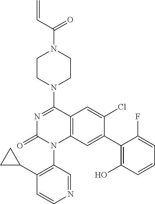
C(N1CCN(C2=NC(=O)N(C3=C(C4CC4)C=CN=C3)C3=C2C=C(Cl)C(C2=C(O)C=CC=C2F)=C3)CC1)(C=C)=O
